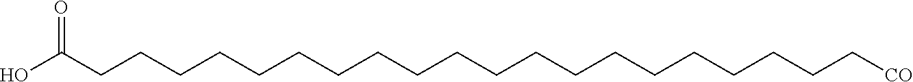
OC(CCCCCCCCCCCCCCCCCCCC[CO])=O
